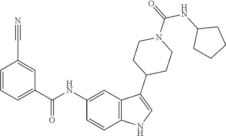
C1(NC(C2=CC=CC(C#N)=C2)=O)=CC2=C(C=C1)NC=C2C1CCN(C(=O)NC2CCCC2)CC1
